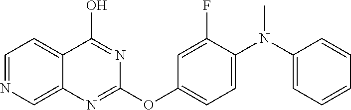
C1=NC=C2C(=C1)C(O)=NC(OC1=CC=C(N(C3=CC=CC=C3)C)C(F)=C1)=N2
